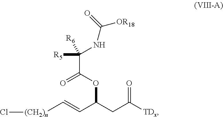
O=C([TDx])CC(C=C[(CH2)n]Cl)OC(C([R5])([R6])NC(=O)[OR18])=O
